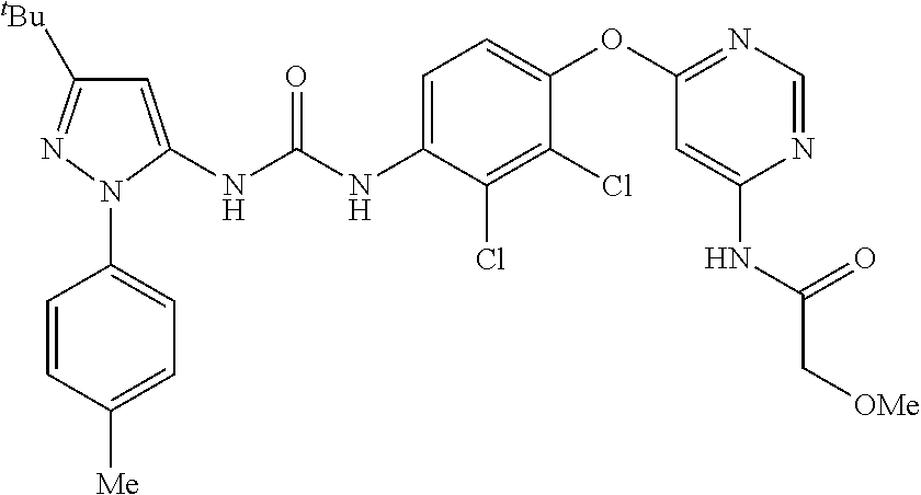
C1=C(NC(NC2=CC=C(OC3=NC=NC(NC(C[OMe])=O)=C3)C(Cl)=C2Cl)=O)N(C2=CC=C([Me])C=C2)N=C1[tBu]
